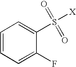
C1=CC=C(F)C(S([X])(=O)=O)=C1
